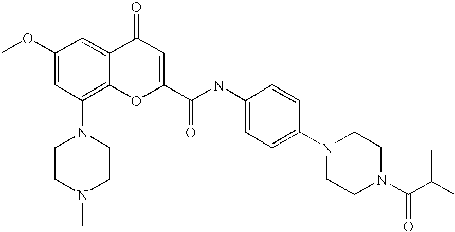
N1(C2=C3C(=CC(OC)=C2)C(=O)C=C(C(NC2=CC=C(N4CCN(C(C(C)C)=O)CC4)C=C2)=O)O3)CCN(C)CC1
